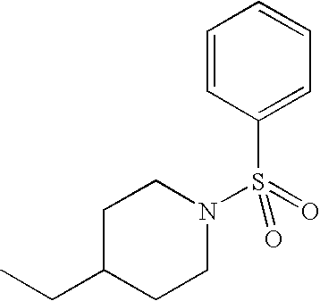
C1C(CC)CCN(S(=O)(=O)C2=CC=CC=C2)C1
